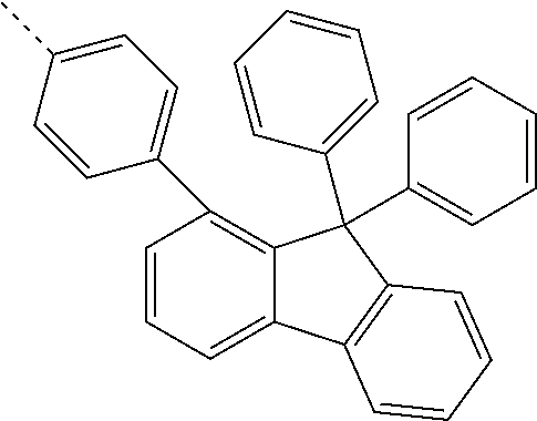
C1=CC=C2C(=C1C1=CC=C(C)C=C1)C(C1=CC=CC=C1)(C1=CC=CC=C1)C1=C2C=CC=C1
